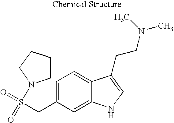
C1CCCN1S(=O)(=O)CC1=CC=C2C(=C1)NC=C2CCN(C)C
